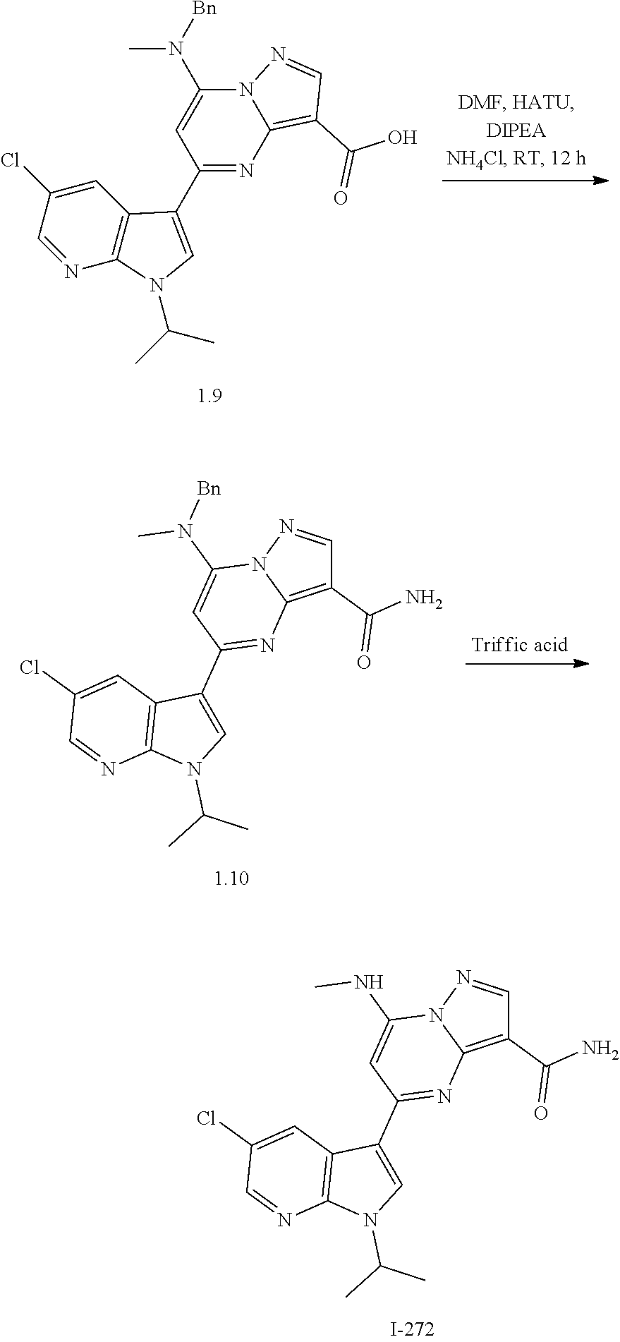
C1(Cl)=CC2=C(N=C1)N(C(C)C)C=C2C1=NC2=C(C(O)=O)C=NN2C(N(C)[Bn])=C1.C1(C(N)=O)=C2N(N=C1)C(N([Bn])C)=CC(C1=CN(C(C)C)C3=C1C=C(Cl)C=N3)=N2.C1(C(N)=O)=C2N(N=C1)C(NC)=CC(C1=CN(C(C)C)C3=C1C=C(Cl)C=N3)=N2
